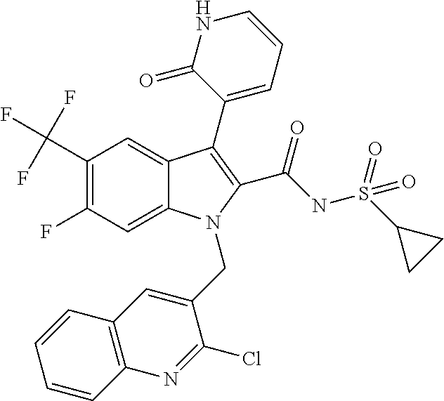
C12=CC(F)=C(C(F)(F)F)C=C1C(C1=CC=CNC1=O)=C(C(=O)NS(C1CC1)(=O)=O)N2CC1=CC2=C(N=C1Cl)C=CC=C2
